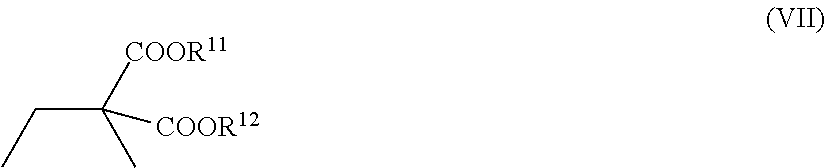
C(C([COOR11])(C)[COOR12])C
